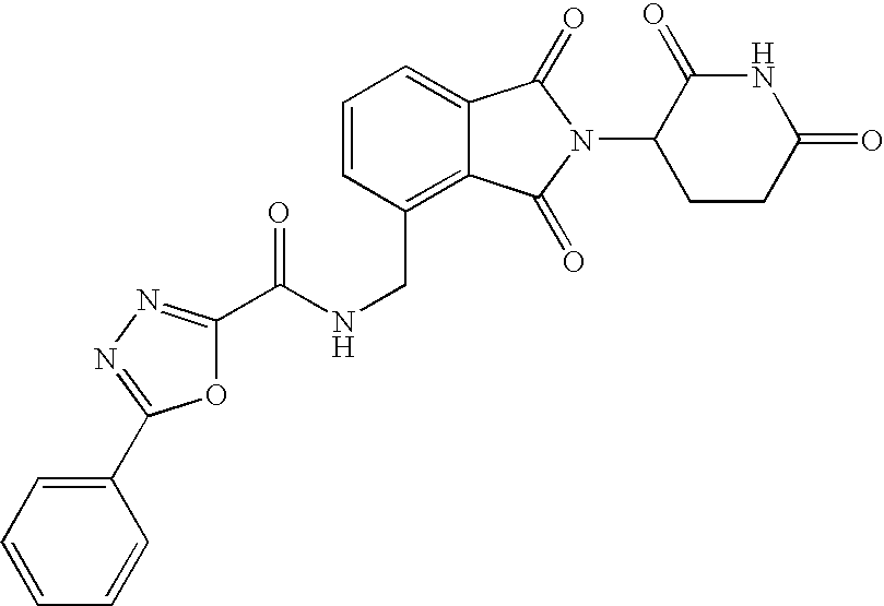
N(CC1=C2C(=CC=C1)C(=O)N(C1CCC(=O)NC1=O)C2=O)C(=O)C1=NN=C(C2=CC=CC=C2)O1
